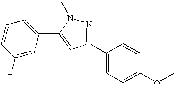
C1(F)=CC(C2=CC(C3=CC=C(OC)C=C3)=NN2C)=CC=C1
